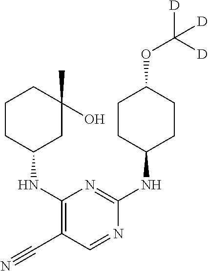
C1CC(NC2=C(C#N)C=NC(NC3CCC(OC([D])([D])[D])CC3)=N2)CC(C)(O)C1
